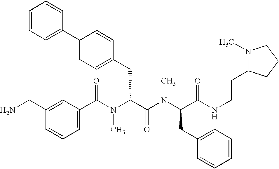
C1(C(N(C(C(=O)N(C)C(CC2=CC=CC=C2)C(=O)NCCC2N(C)CCC2)CC2=CC=C(C3=CC=CC=C3)C=C2)C)=O)=CC=CC(CN)=C1
